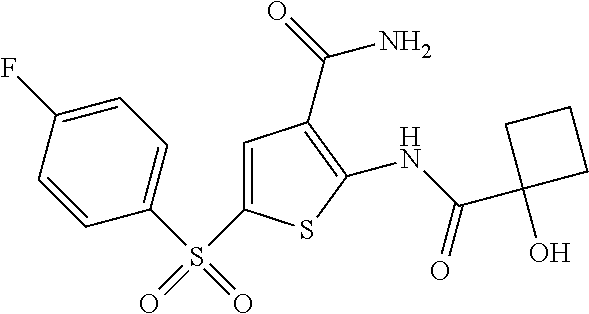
C1(NC(=O)C2(O)CCC2)=C(C(=O)N)C=C(S(=O)(C2=CC=C(F)C=C2)=O)S1
